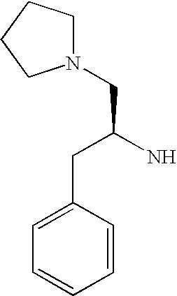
N1(CC(N)CC2=CC=CC=C2)CCCC1
